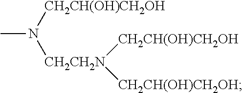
CN([CH2CH(OH)CH2OH])[CH2CH2N]([CH2CH(OH)CH2OH])[CH2CH(OH)CH2OH]
